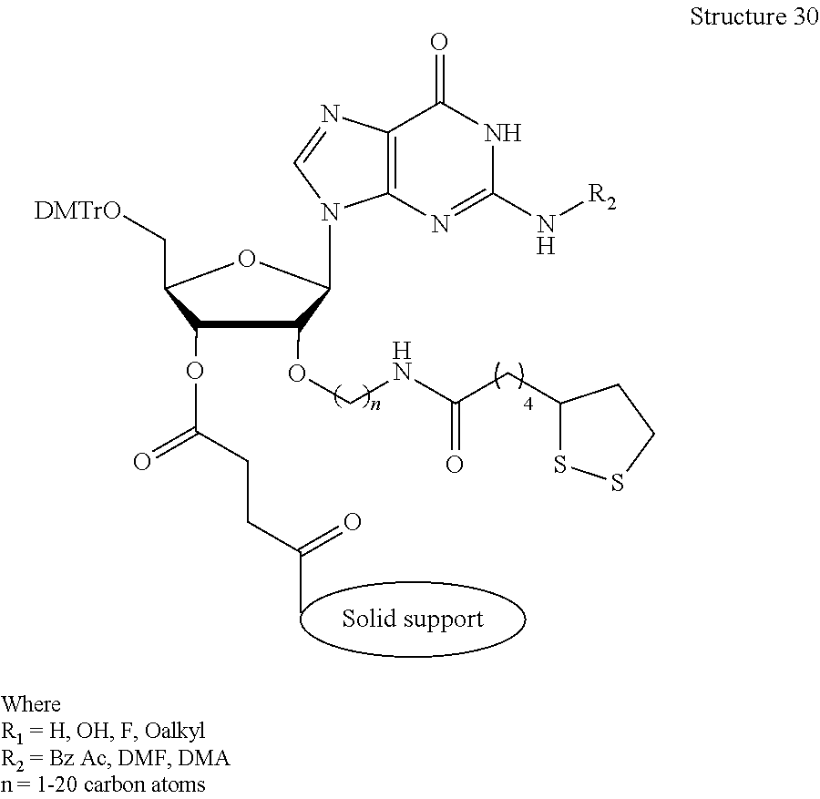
C1(OC(=O)CCC(C)=O)C(OCNC(CC2SSCC2)=O)C(N2C3=C(C(=O)NC(N[R2])=N3)N=C2)OC1C[DMTrO]
